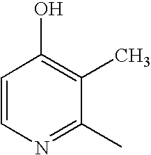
C1=CN=C(C)C(C)=C1O
